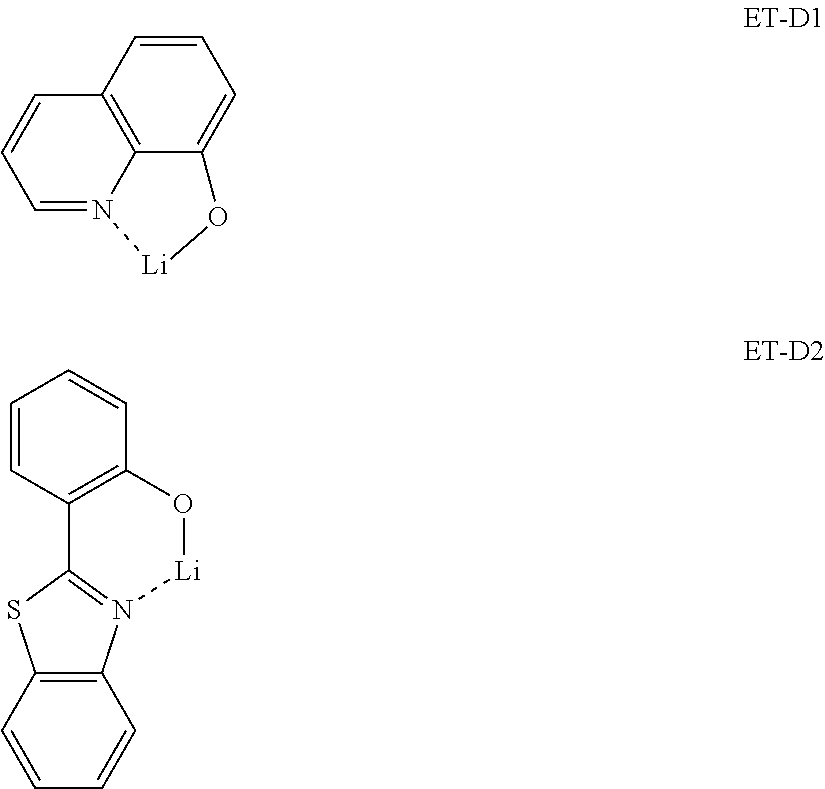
C12=C3C(=CC=C1)O[Li]N3=CC=C2.C12=C(C=CC=C1)O[Li]N1=C2SC2=C1C=CC=C2
